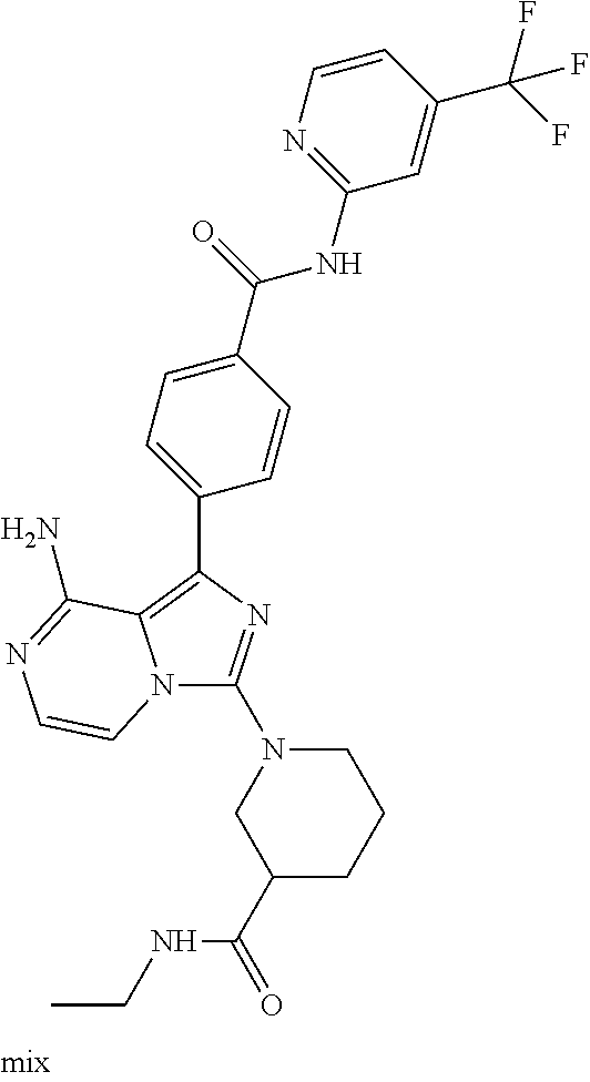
N12C(N3CC(C(=O)NCC)CCC3)=NC(C3=CC=C(C(=O)NC4=NC=CC(C(F)(F)F)=C4)C=C3)=C1C(N)=NC=C2
